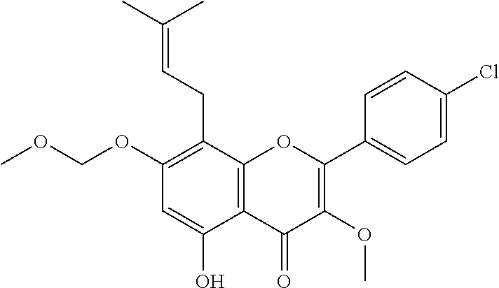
C1(OCOC)=C(CC=C(C)C)C2=C(C(O)=C1)C(=O)C(OC)=C(C1=CC=C(Cl)C=C1)O2
